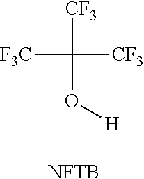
[F3C]C([CF3])([CF3])O[H].[NFTB]
